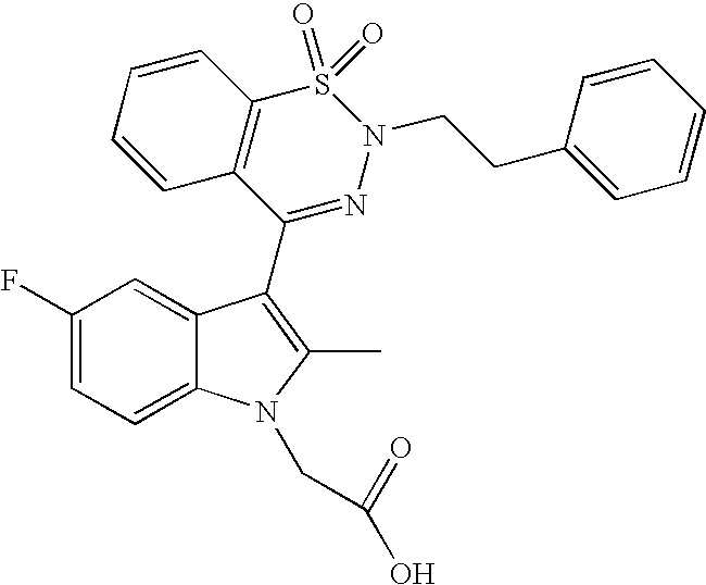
C1(F)=CC=C2C(=C1)C(C1=NN(CCC3=CC=CC=C3)S(=O)(=O)C3=C1C=CC=C3)=C(C)N2CC(=O)O
